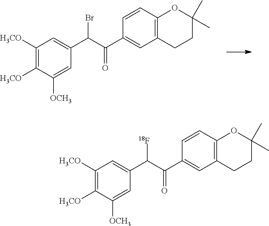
C1([H3CO])=C([H3CO])C=C(C(C(C2=CC3=C(C=C2)OC(C)(C)CC3)=O)Br)C=C1[OCH3].C1([H3CO])=C([H3CO])C=C(C(C(C2=CC3=C(C=C2)OC(C)(C)CC3)=O)[18F])C=C1[OCH3]
